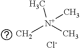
[N+](C)(C)(C)C.[Cl-]
